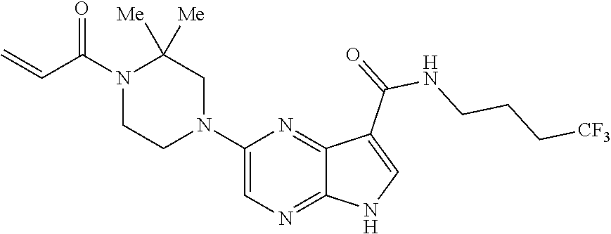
C1(N2CC([Me])([Me])N(C(C=C)=O)CC2)=CN=C2C(=N1)C(C(NCCC[CF3])=O)=CN2
